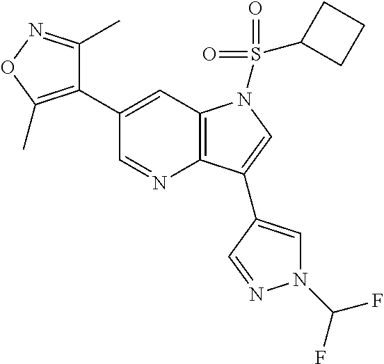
C12=C(C=C(C3=C(C)ON=C3C)C=N1)N(S(=O)(=O)C1CCC1)C=C2C1=CN(C(F)F)N=C1
